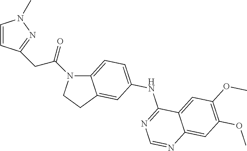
C12=CC=C(NC3=NC=NC4=CC(OC)=C(OC)C=C34)C=C1CCN2C(=O)CC1=NN(C)C=C1
